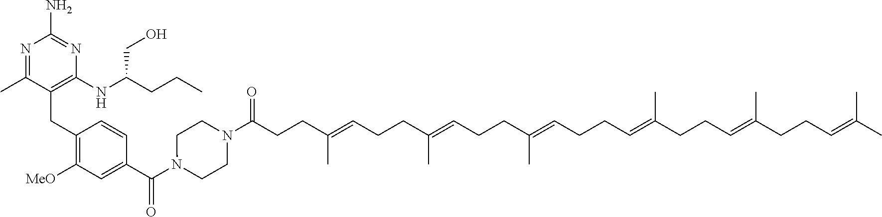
N1=C(C)C(CC2=C([MeO])C=C(C(N3CCN(C(=O)CCC(=CCCC(=CCCC(=CCCC=C(CCC=C(C)CCC=C(C)C)C)C)C)C)CC3)=O)C=C2)=C(NC(CO)CCC)N=C1N
